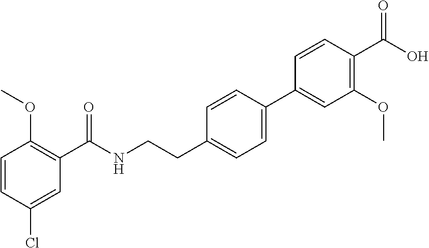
C1=CC(Cl)=CC(C(NCCC2=CC=C(C3=CC(OC)=C(C(O)=O)C=C3)C=C2)=O)=C1OC
